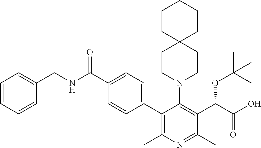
C1=CC=CC(CNC(C2=CC=C(C3=C(C)N=C(C)C(C(C(O)=O)OC(C)(C)C)=C3N3CCC4(CC3)CCCCC4)C=C2)=O)=C1
